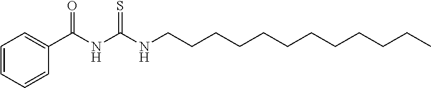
C1=CC=CC(C(NC(NCCCCCCCCCCCC)=S)=O)=C1
